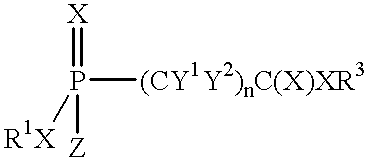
P([(CY1Y2)nC(X)XR3])([R1X])(=[X])[Z]
